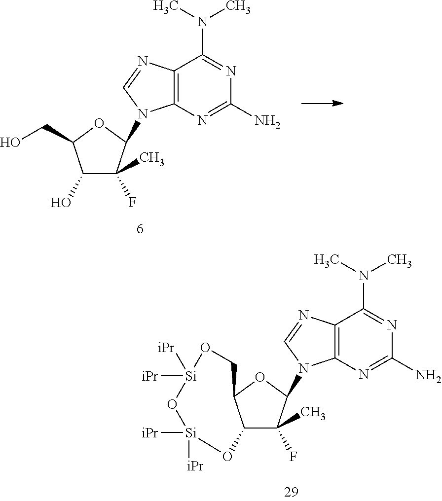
C1(O)C(C)(F)C(N2C3=C(N=C2)C(N(C)C)=NC(N)=N3)OC1CO.C12C(C)(F)C(N3C4=C(N=C3)C(N(C)C)=NC(N)=N4)OC1CO[Si]([iPr])([iPr])O[Si]([iPr])([iPr])O2
